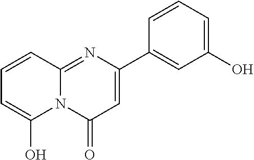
N12C(=NC(C3=CC(O)=CC=C3)=CC1=O)C=CC=C2O
